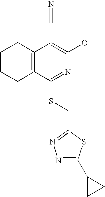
C1CCC2=C(C1)C(C=N)=C(O)N=C2SCC1=NN=C(C2CC2)S1
